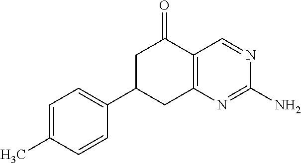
C1=C(C)C=CC(C2CC3=C(C(=O)C2)C=NC(N)=N3)=C1
